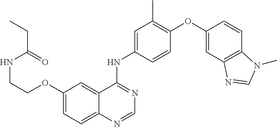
C1(OCCNC(=O)CC)=CC=C2C(=C1)C(NC1=CC(C)=C(OC3=CC4=C(C=C3)N(C)C=N4)C=C1)=NC=N2
